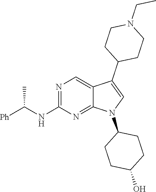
N1=C(NC([Ph])C)N=C2C(=C1)C(C1CCN(CC)CC1)=CN2C1CCC(O)CC1
